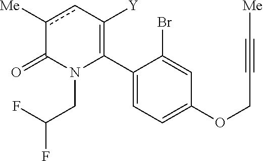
C1(C2=C([Y])cc([Me])C(=O)N2CC(F)F)=CC=C(OCC#C[Me])C=C1Br
